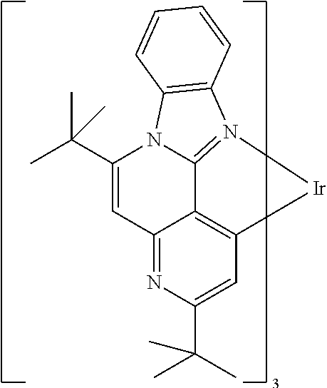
C1(C(C)(C)C)=CC2=NC(C(C)(C)C)=CC3=C2C2=N(C4=C(N12)C=CC=C4)[Ir]3
